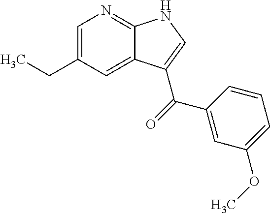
C1=C(CC)C=C2C(=N1)NC=C2C(=O)C1=CC(OC)=CC=C1
